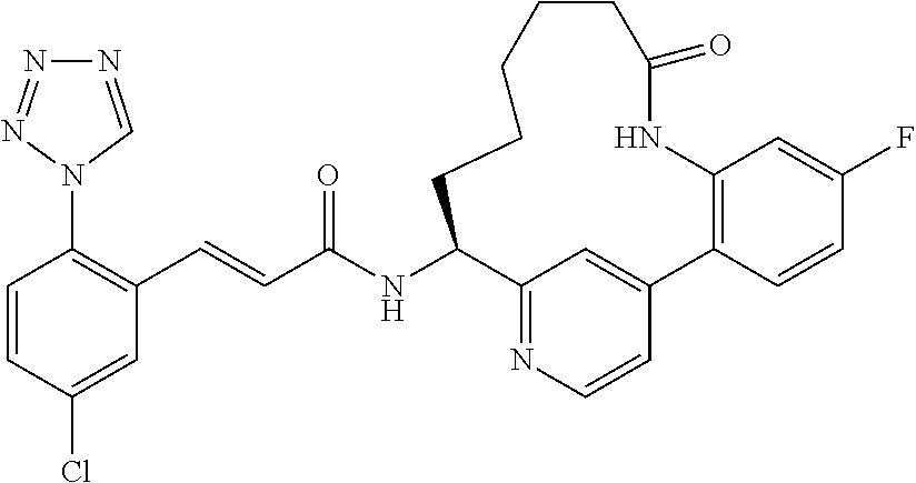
C1=CC(Cl)=CC(C=CC(NC2C3=NC=CC(=C3)C3=C(C=C(F)C=C3)NC(=O)CCCCC2)=O)=C1N1C=NN=N1
